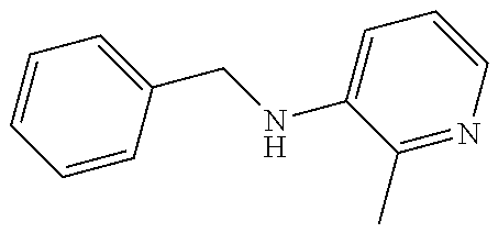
C1=CC(CNC2=CC=CN=C2C)=CC=C1
